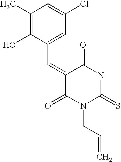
O=C1C(=CC2=CC(Cl)=CC(C)=C2O)C(=O)N(CC=C)C(=S)N1
